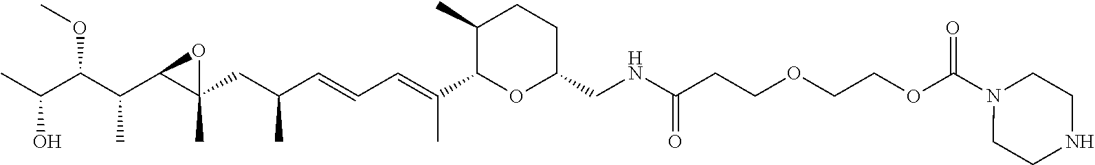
CC(C(C(C1C(CC(C=CC=C(C)C2OC(CNC(CCOCCOC(=O)N3CCNCC3)=O)CCC2C)C)(C)O1)C)OC)O
